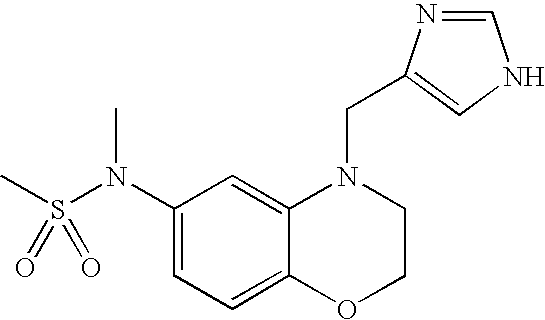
C1=C(N(S(C)(=O)=O)C)C=C2C(=C1)OCCN2CC1=CNC=N1
